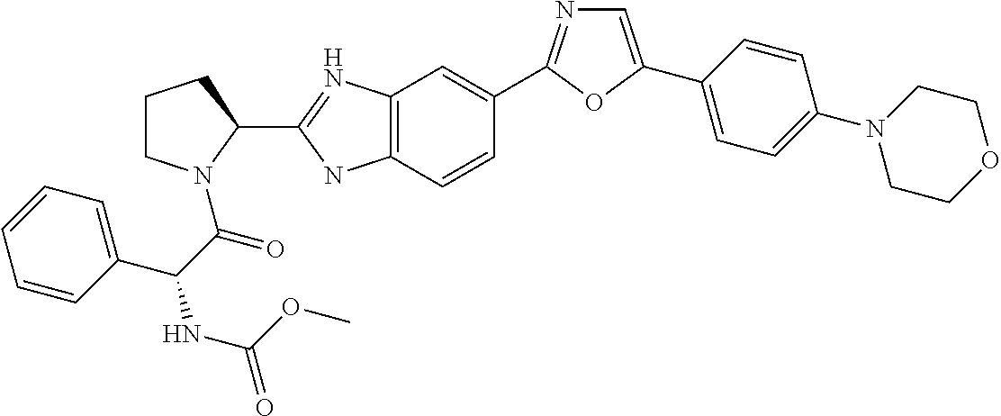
C12=C(C=CC(C3=NC=C(C4=CC=C(N5CCOCC5)C=C4)O3)=C1)NC(C1CCCN1C(C(C1=CC=CC=C1)NC(=O)OC)=O)=N2
